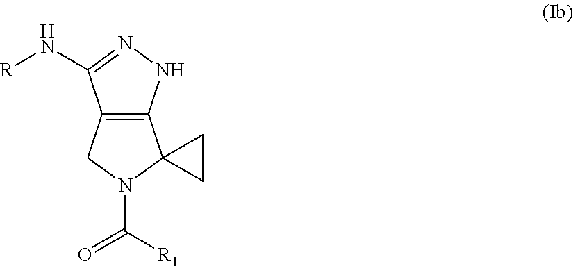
C12=C(CN(C([R1])=O)C13CC3)C(N[R])=NN2
